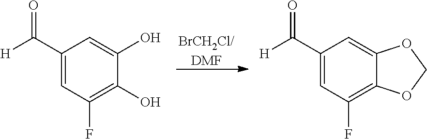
[BrCH2Cl/DMF].C1(C([H])=O)=CC(F)=C(O)C(O)=C1.C1(C([H])=O)=CC(F)=C2C(=C1)OCO2
